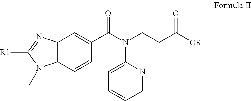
C12=C(C=CC(C(N(CCC([OR])=O)C3=CC=CC=N3)=O)=C1)N(C)C([R1])=N2
